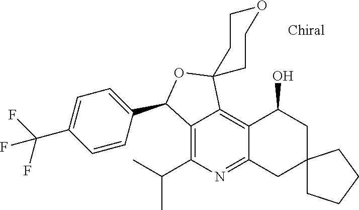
C12=C(C(C)C)N=C3C(=C1C1(OC2C2=CC=C(C(F)(F)F)C=C2)CCOCC1)C(O)CC1(C3)CCCC1
